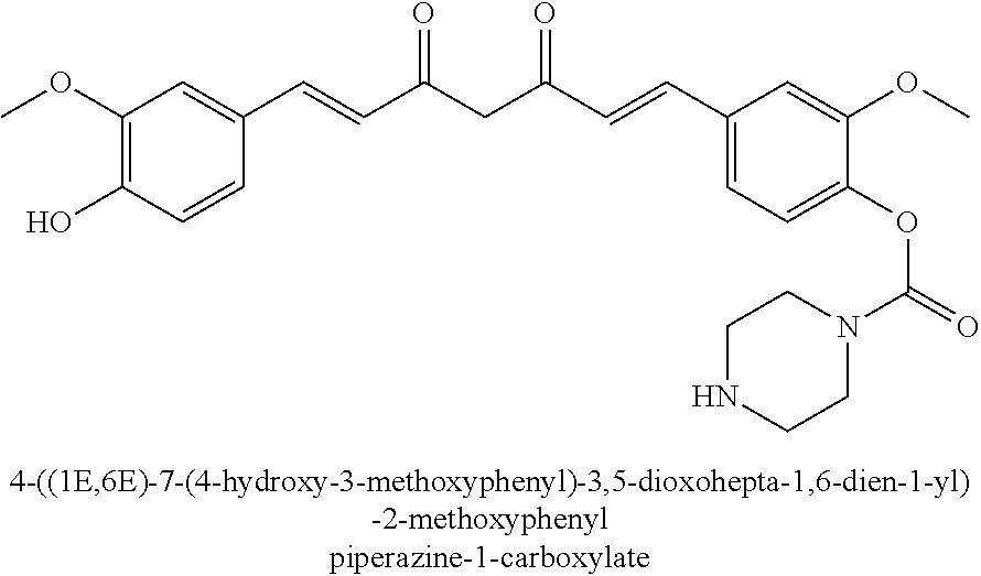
C1(OC)=C(O)C=CC(C=CC(CC(C=CC2=CC=C(OC(=O)N3CCNCC3)C(OC)=C2)=O)=O)=C1
